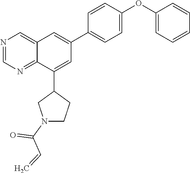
N1=CN=C2C(=C1)C=C(C1=CC=C(OC3=CC=CC=C3)C=C1)C=C2C1CN(C(C=C)=O)CC1
